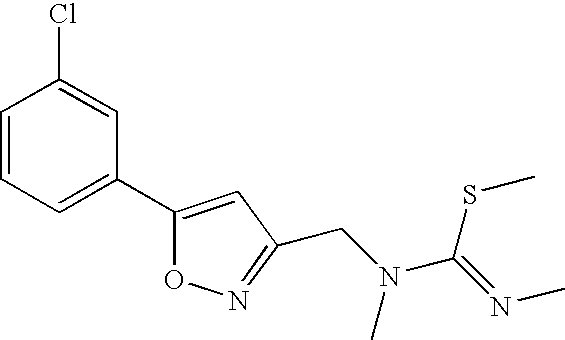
C1=CC=C(C2=CC(CN(C)C(=NC)SC)=NO2)C=C1Cl
